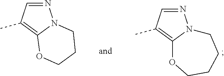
N1=CC(C)=C2N1CCCO2.N1=CC(C)=C2N1CCCCO2
